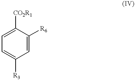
C1=C([CO2R1])C([R6])=CC([R3])=C1
